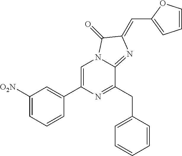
C1([O2N])=CC=CC(C2=CN3C(=NC(=CC4=CC=CO4)C3=O)C(CC3=CC=CC=C3)=N2)=C1
